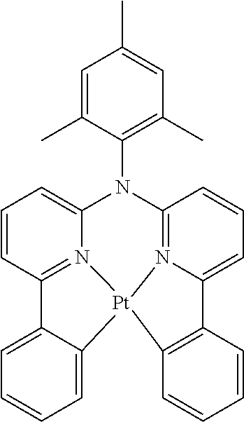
C1=CC2=N3C(=C1)N(C1=C(C)C=C(C)C=C1C)C1=N4C(=CC=C1)C1=C([Pt]34C3=CC=CC=C23)C=CC=C1
